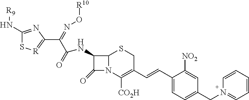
C1(N[R9])=NC(C(=NO[R10])C(NC2C(=O)N3C2SCC(C=CC2=CC=C(CN4=CC=CC=C4)C=C2[NO2])=C3[CO2H])=O)=[R]S1
